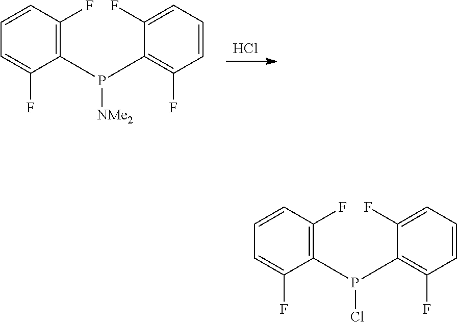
Cl.C1(F)=C(P(C2=C(F)C=CC=C2F)[NMe2])C(F)=CC=C1.C1(F)=C(P(C2=C(F)C=CC=C2F)Cl)C(F)=CC=C1
